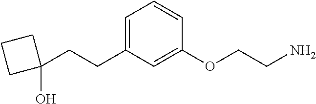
C1=C(CCC2(O)CCC2)C=C(OCCN)C=C1
